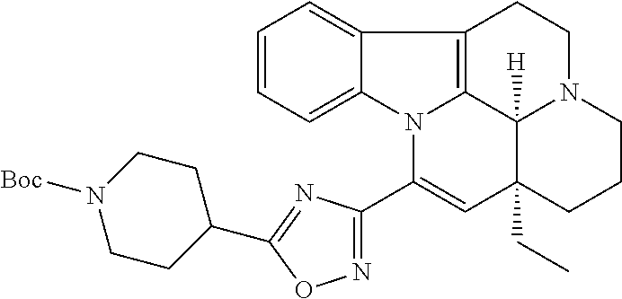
C1=CC=C2C(=C1)C1=C3N2C(C2=NOC(C4CCN([Boc])CC4)=N2)=CC2(CC)C3([H])N(CC1)CCC2
